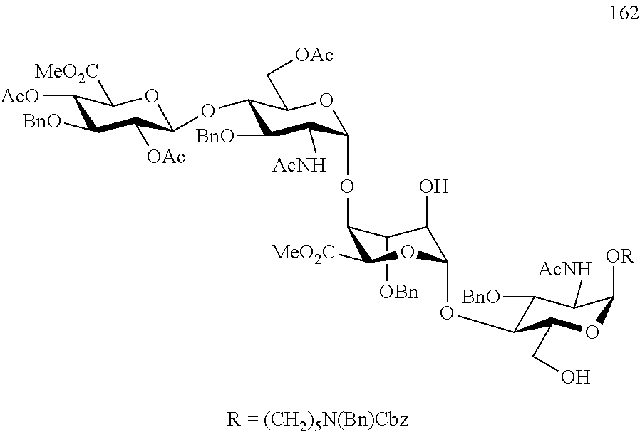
C1([OBn])C(OC2C([AcNH])C([BnO])C(OC3C([OAc])C([BnO])C([AcO])C([MeO2C])O3)C(C[OAc])O2)C([MeO2C])OC(OC2C([BnO])C([AcNH])C([OR])OC2CO)C1O
